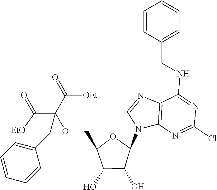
C12=C(N=C(Cl)N=C1NCC1=CC=CC=C1)N(C1OC(COC(C(=O)[EtO])(C(=O)[OEt])CC3=CC=CC=C3)C(O)C1O)C=N2
